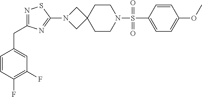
C1=C(S(N2CCC3(CC2)CN(C2=NC(CC4=CC(F)=C(F)C=C4)=NS2)C3)(=O)=O)C=CC(OC)=C1
